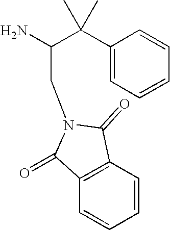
C1(C(C(CN2C(=O)C3=C(C=CC=C3)C2=O)N)(C)C)=CC=CC=C1
